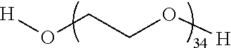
O(CCO[H])[H]
